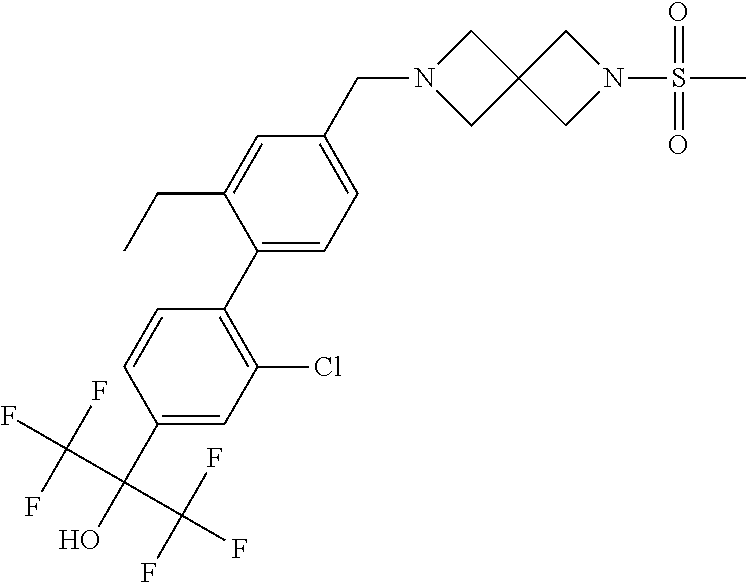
C1(C(O)(C(F)(F)F)C(F)(F)F)=CC(Cl)=C(C2=CC=C(CN3CC4(C3)CN(S(C)(=O)=O)C4)C=C2CC)C=C1
